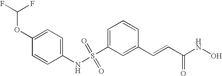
S(C1=CC=CC(C=CC(NO)=O)=C1)(NC1=CC=C(OC(F)F)C=C1)(=O)=O
